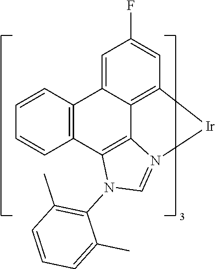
C1=CC2=C(C=C1)C1=C3C4=C([Ir]N3=CN1C1=C(C)C=CC=C1C)C=C(F)C=C24
